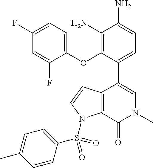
C1(F)=CC=C(OC2=C(N)C(N)=CC=C2C2=CN(C)C(=O)C3=C2C=CN3S(=O)(C2=CC=C(C)C=C2)=O)C(F)=C1
